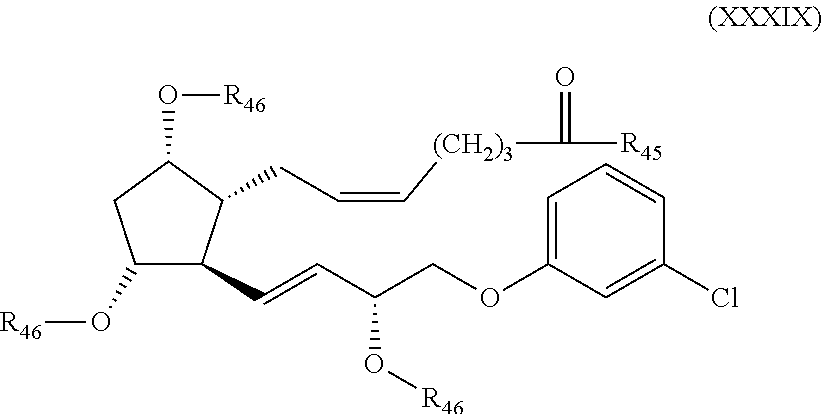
C1(O[R46])C(C=CC(COC2=CC=CC(Cl)=C2)O[R46])C(CC=C[(CH2)3]C(=O)[R45])C(O[R46])C1
